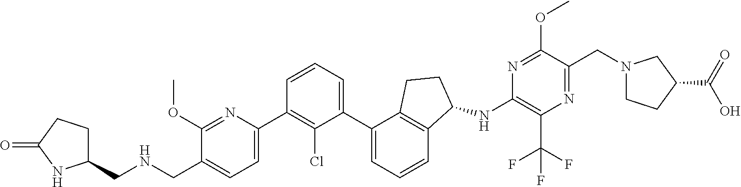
C1(CNCC2=CC=C(C3=C(Cl)C(C4=CC=CC5=C4CCC5NC4=C(C(F)(F)F)N=C(CN5CCC(C(=O)O)C5)C(OC)=N4)=CC=C3)N=C2OC)CCC(=O)N1
